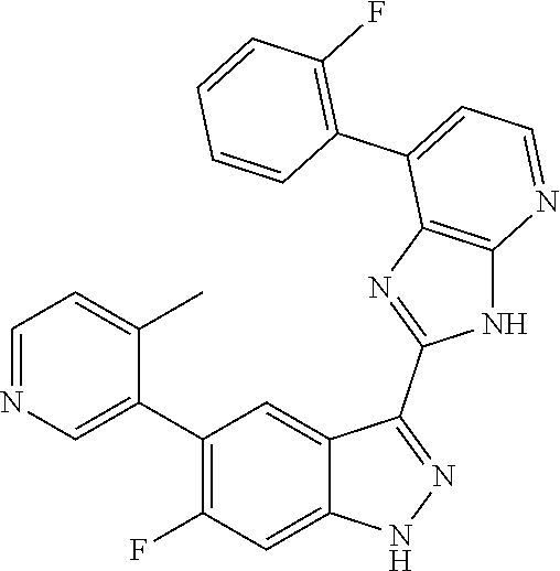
C1=NC=C(C2=C(F)C=C3C(=C2)C(C2=NC4=C(N2)N=CC=C4C2=C(F)C=CC=C2)=NN3)C(C)=C1
